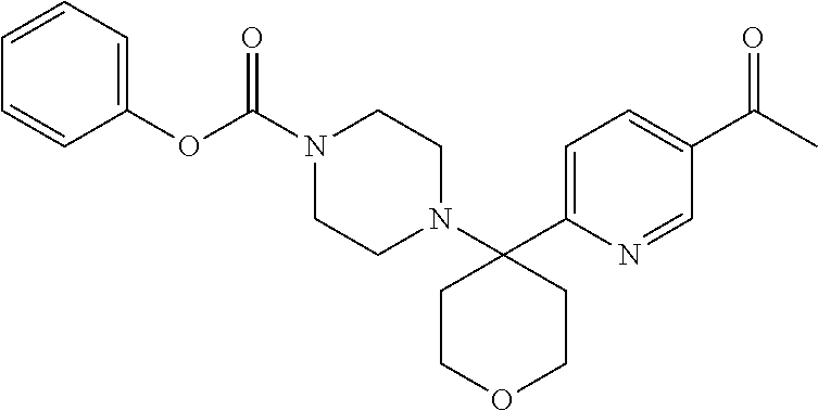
C1(OC(=O)N2CCN(C3(C4=CC=C(C(=O)C)C=N4)CCOCC3)CC2)=CC=CC=C1
